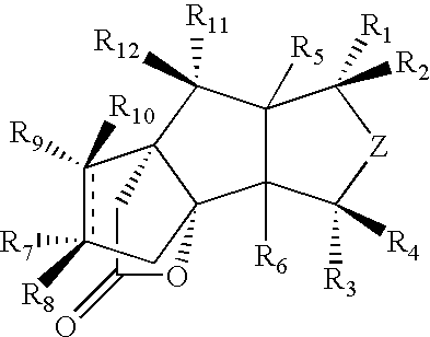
C1C(=O)OC23Cc([R8])([R7])c([R10])([R9])C12C([R11])([R12])C1([R5])C3([R6])C([R3])([R4])[Z]C1([R1])[R2]
